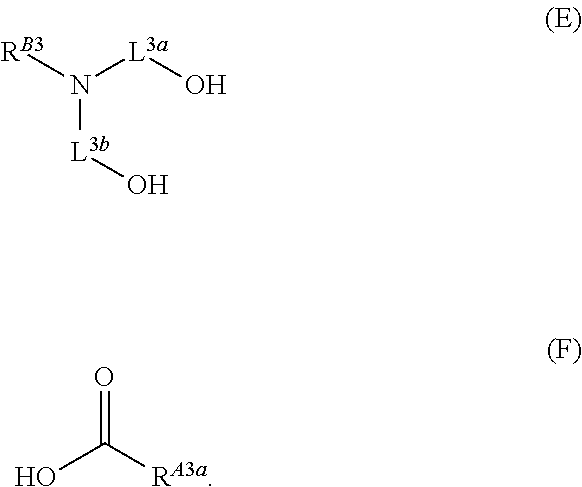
[RB3]N([L3a]O)[L3b]O.OC([RA3a])=O
